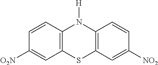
C12=C(C=CC([O2N])=C1)N([H])C1=C(S2)C=C([NO2])C=C1
